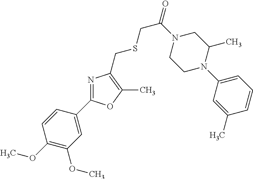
C1(OC)=C(OC)C=C(C2=NC(CSCC(N3CCN(C4=CC=CC(C)=C4)C(C)C3)=O)=C(C)O2)C=C1
